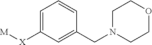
C1=C([X][M])C=C(CN2CCOCC2)C=C1
